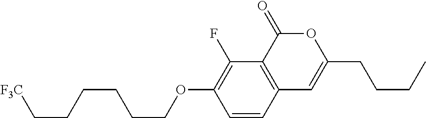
C1=CC2=C(C(F)=C1OCCCCCC[F3C])C(=O)OC(CCCC)=C2
